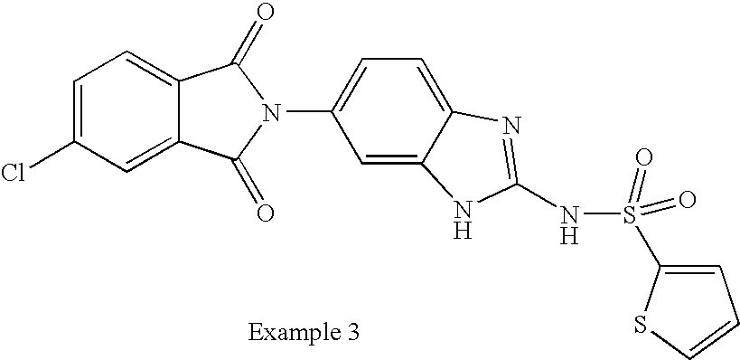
C1=C(Cl)C=C2C(=C1)C(=O)N(C1=CC=C3C(=C1)NC(NS(=O)(=O)C1=CC=CS1)=N3)C2=O
